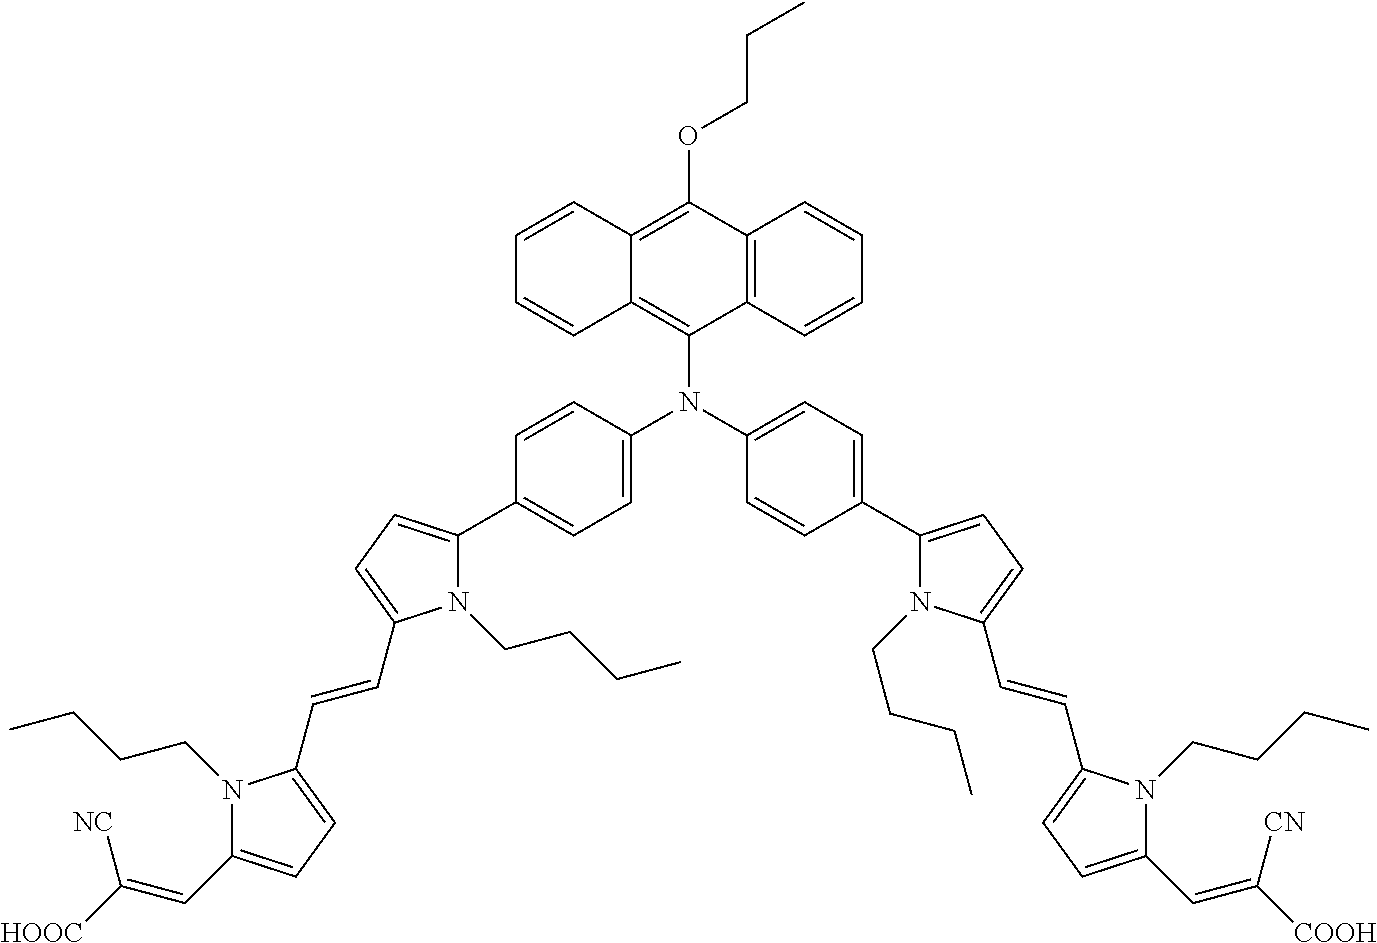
C12=C(C(OCCC)=C3C(=C1N(C1=CC=C(C4=CC=C(C=CC5=CC=C(C=C([HOOC])[NC])N5CCCC)N4CCCC)C=C1)C1=CC=C(C4=CC=C(C=CC5=CC=C(C=C([COOH])[CN])N5CCCC)N4CCCC)C=C1)C=CC=C3)C=CC=C2
